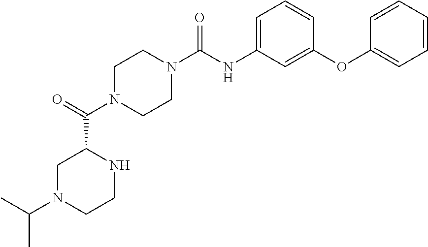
C1N(C(C2NCCN(C(C)C)C2)=O)CCN(C(NC2=CC=CC(OC3=CC=CC=C3)=C2)=O)C1
